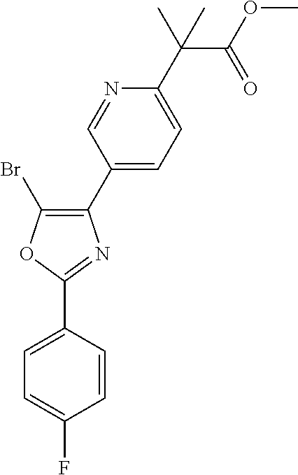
C1(C2=CC=C(C(C(OC)=O)(C)C)N=C2)=C(Br)OC(C2=CC=C(F)C=C2)=N1
